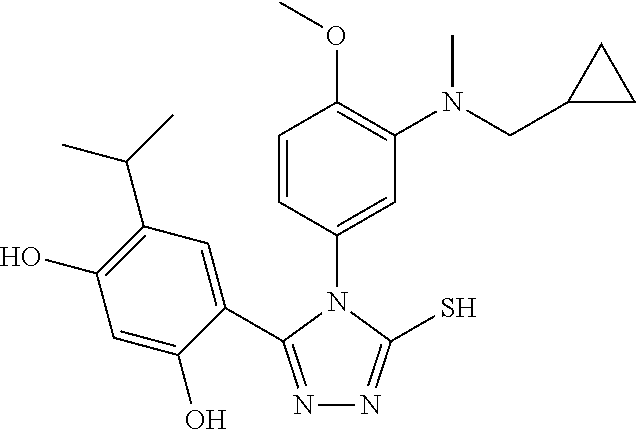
N1=C(C2=CC(C(C)C)=C(O)C=C2O)N(C2=CC(N(CC3CC3)C)=C(OC)C=C2)C(S)=N1
